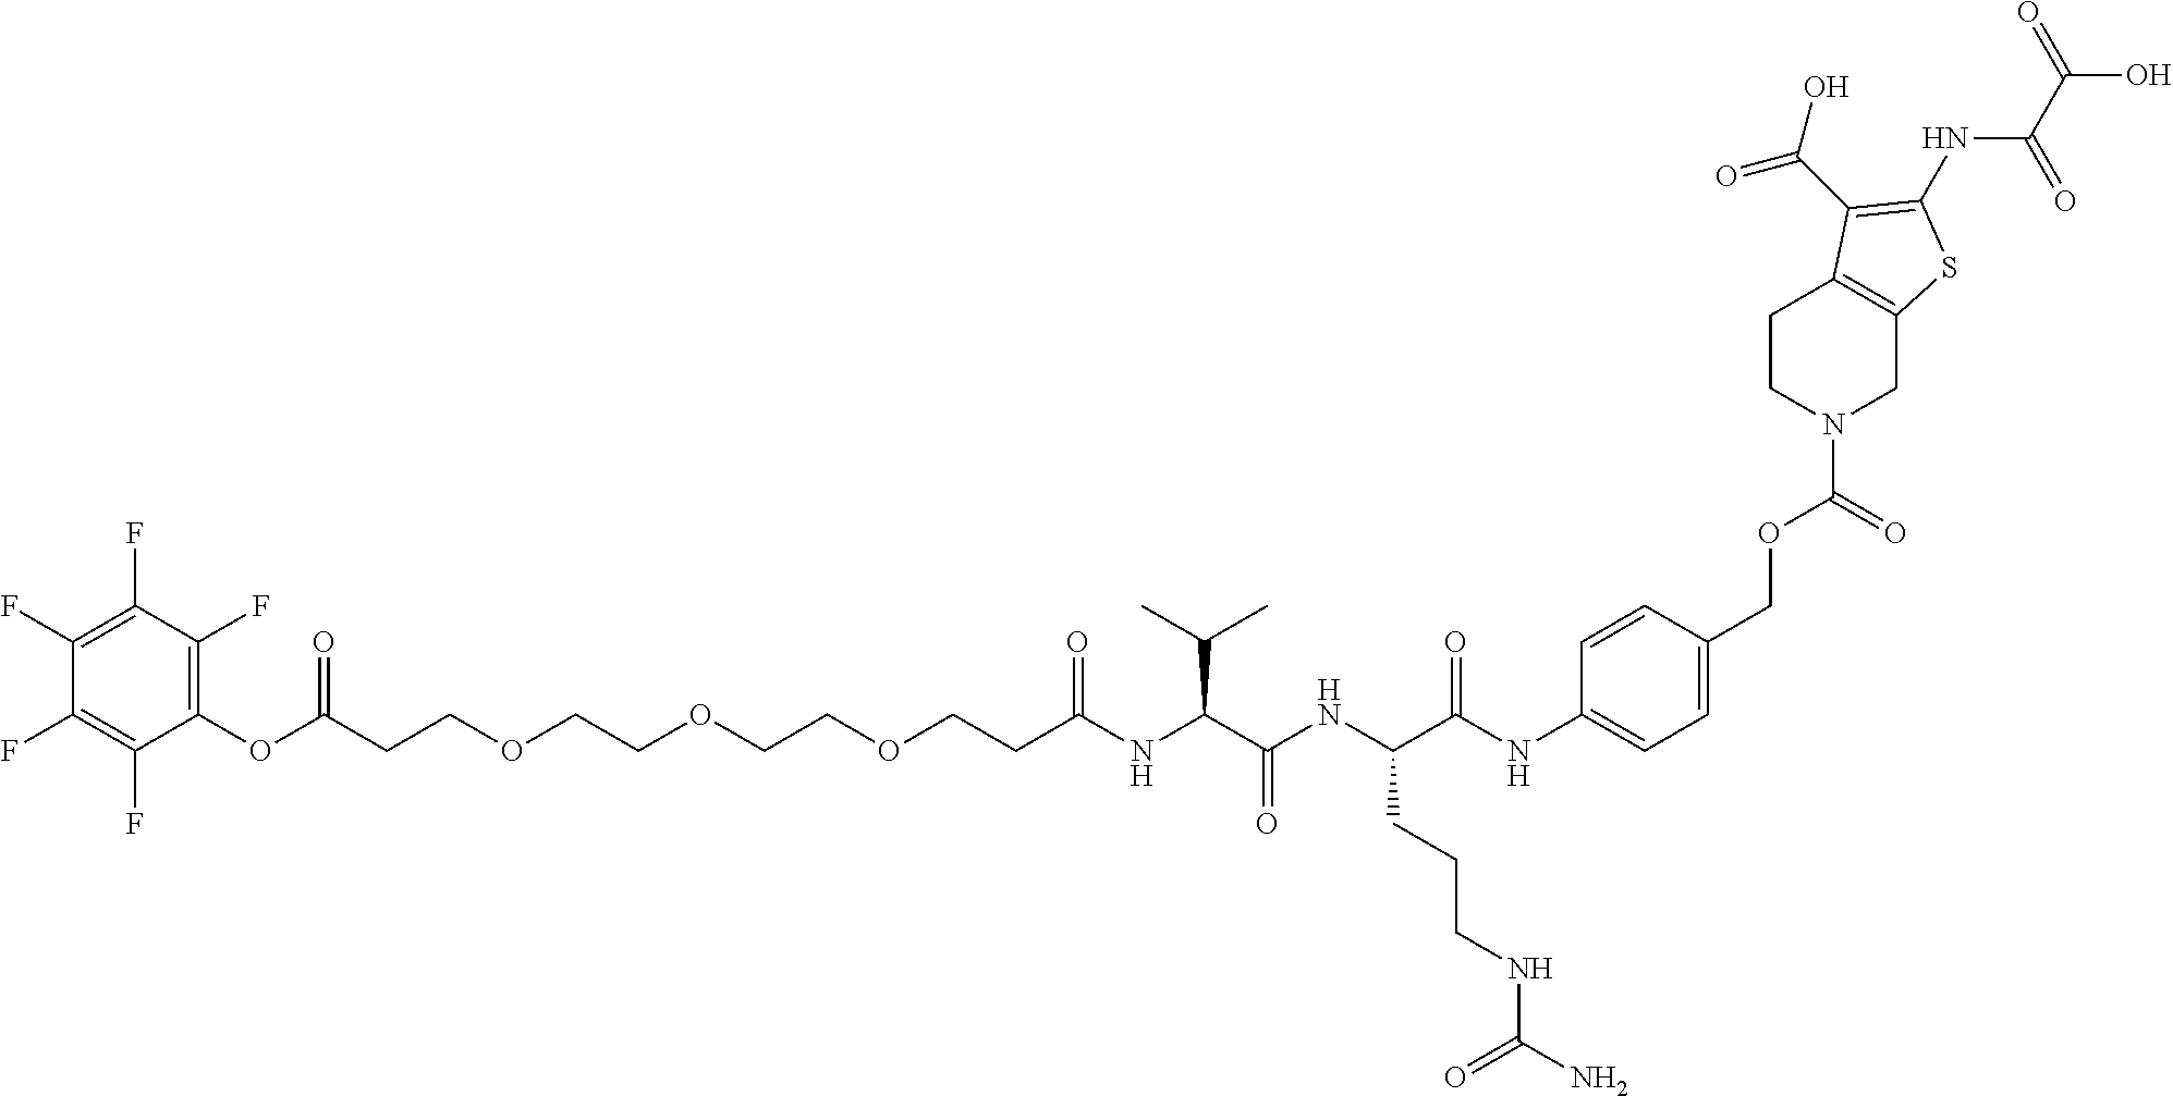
C(CCOCCOCCOCCC(NC(C(NC(C(NC1=CC=C(COC(N2CC3=C(CC2)C(C(O)=O)=C(NC(C(=O)O)=O)S3)=O)C=C1)=O)CCCNC(N)=O)=O)C(C)C)=O)(OC1=C(F)C(F)=C(F)C(F)=C1F)=O
